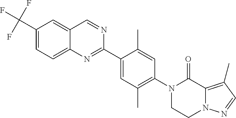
C1(C(F)(F)F)=CC=C2C(=C1)C=NC(C1=CC(C)=C(N3CCN4C(=C(C)C=N4)C3=O)C=C1C)=N2
